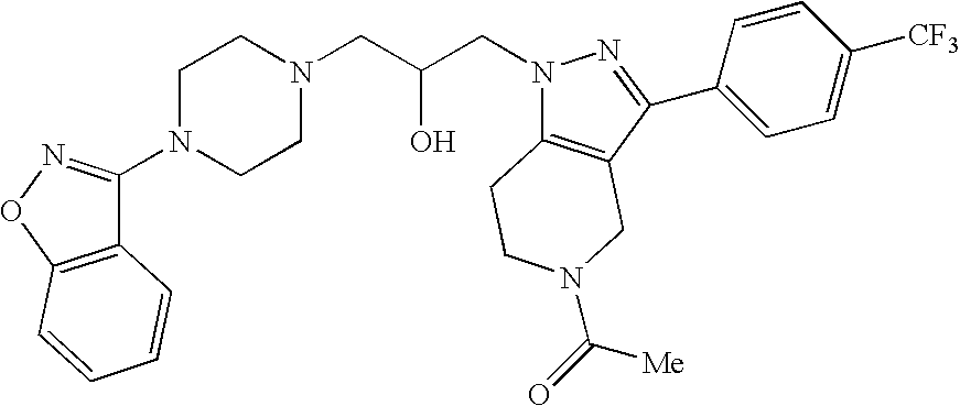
N1(C2=NOC3=C2C=CC=C3)CCN(CC(CN2C3=C(C(C4=CC=C([CF3])C=C4)=N2)CN(C(=O)[Me])CC3)O)CC1
